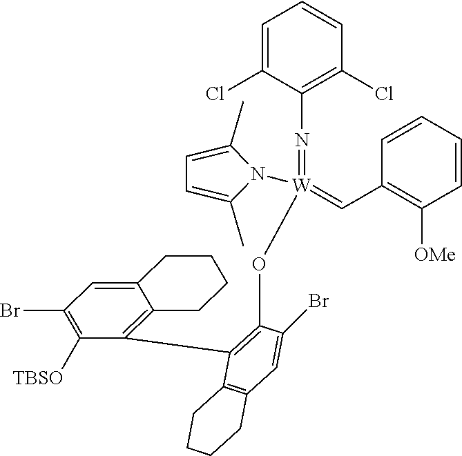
C12=CC(Br)=C([TBSO])C(C3=C(O[W](=CC4=C([OMe])C=CC=C4)(=NC4=C(Cl)C=CC=C4Cl)N4C(C)=CC=C4C)C(Br)=CC4=C3CCCC4)=C1CCCC2
